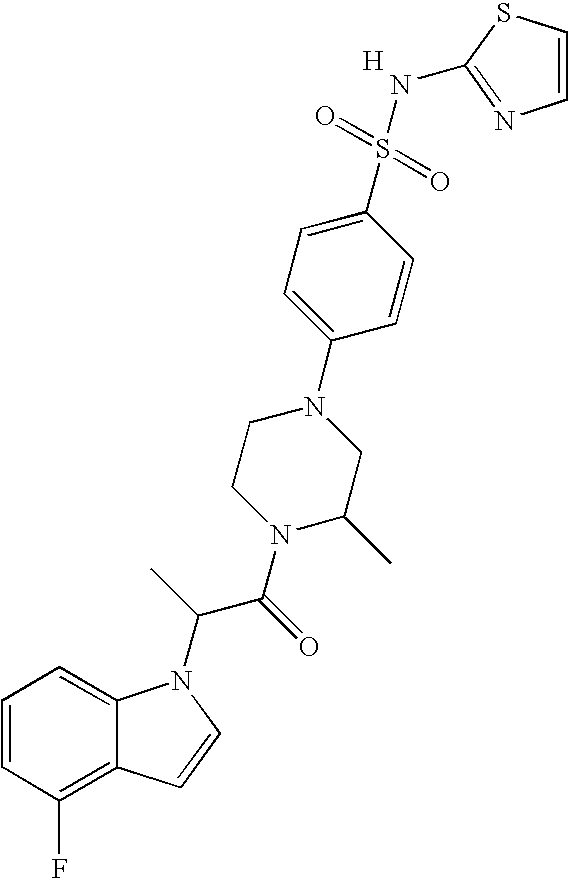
C1=CC(F)=C2C(=C1)N(C(C(N1C(C)CN(C3=CC=C(S(=O)(=O)NC4=NC=CS4)C=C3)CC1)=O)C)C=C2.[H]
